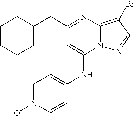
C1(CC2CCCCC2)=NC2=C(Br)C=NN2C(NC2=CC=N(O)C=C2)=C1
